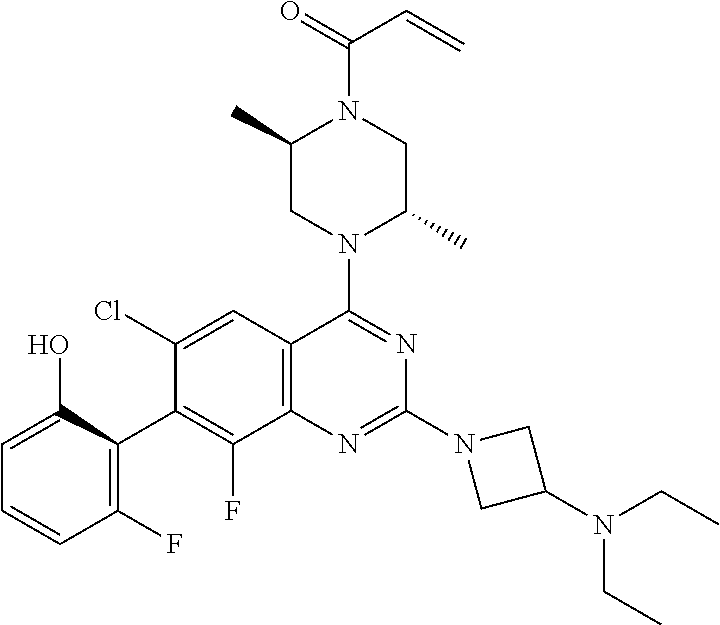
C1=C(O)C(C2=C(F)C3=C(C=C2Cl)C(N2C(C)CN(C(=O)C=C)C(C)C2)=NC(N2CC(N(CC)CC)C2)=N3)=C(F)C=C1
